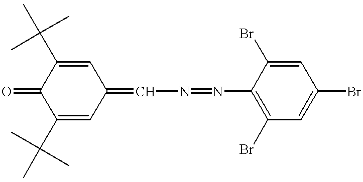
C1(C(C)(C)C)=CC(=CN=NC2=C(Br)C=C(Br)C=C2Br)C=C(C(C)(C)C)C1=O
